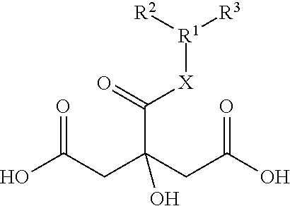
C(CC(CC(O)=O)(C(=O)[X][R1]([R3])[R2])O)(O)=O
